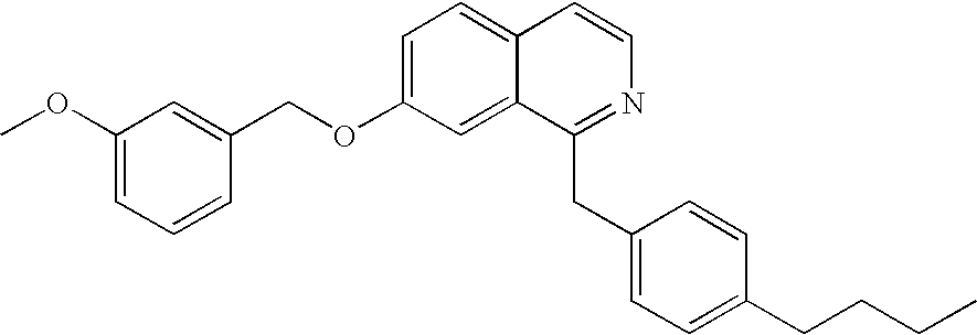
C1=C(OCC2=CC(OC)=CC=C2)C=C2C(=C1)C=CN=C2CC1=CC=C(CCCC)C=C1
